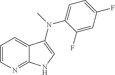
C1=CN=C2C(=C1)C(N(C)C1=CC=C(F)C=C1F)=CN2
